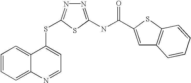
C1=CC=C2C(=C1)C(SC1=NN=C(NC(=O)C3=CC4=C(S3)C=CC=C4)S1)=CC=N2
